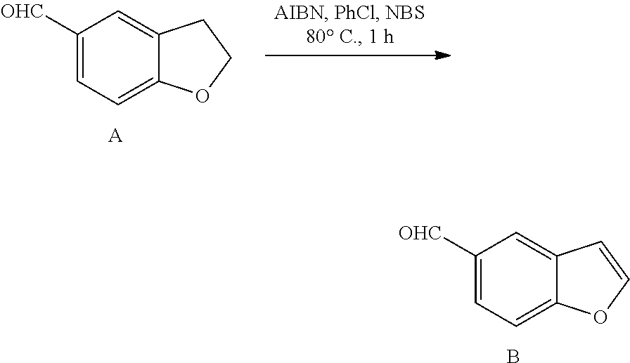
C1([OHC])=CC=C2C(=C1)CCO2.[A].C1([OHC])=CC=C2C(=C1)C=CO2.B
